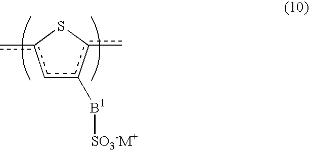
c1c([B1][SO3-M+])c(c)Sc1c
